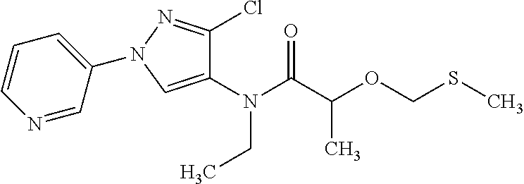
C1(N2N=C(Cl)C(N(C(C(OCSC)C)=O)CC)=C2)=CC=CN=C1
